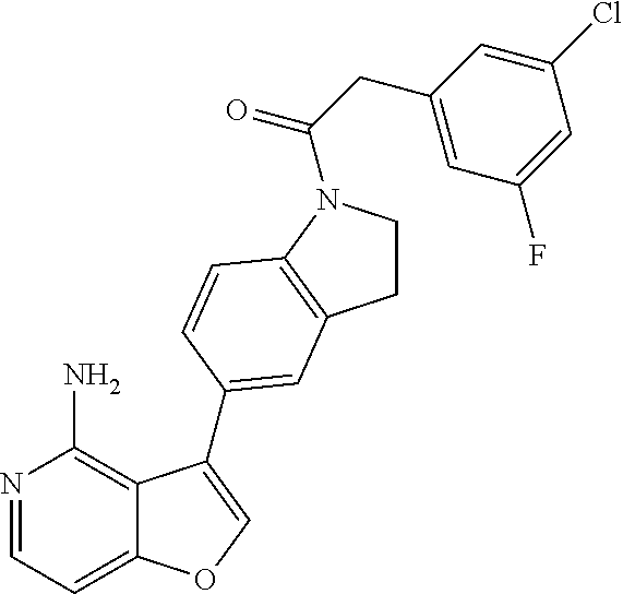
N1=CC=C2C(=C1N)C(C1=CC3=C(N(C(CC4=CC(F)=CC(Cl)=C4)=O)CC3)C=C1)=CO2
